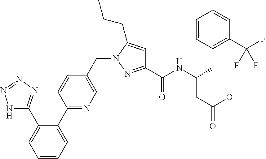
N1C(C2=CC=CC=C2C2=NC=C(CN3N=C(C(NC(CC4=C(C(F)(F)F)C=CC=C4)CC(O)=O)=O)C=C3CCC)C=C2)=NN=N1
